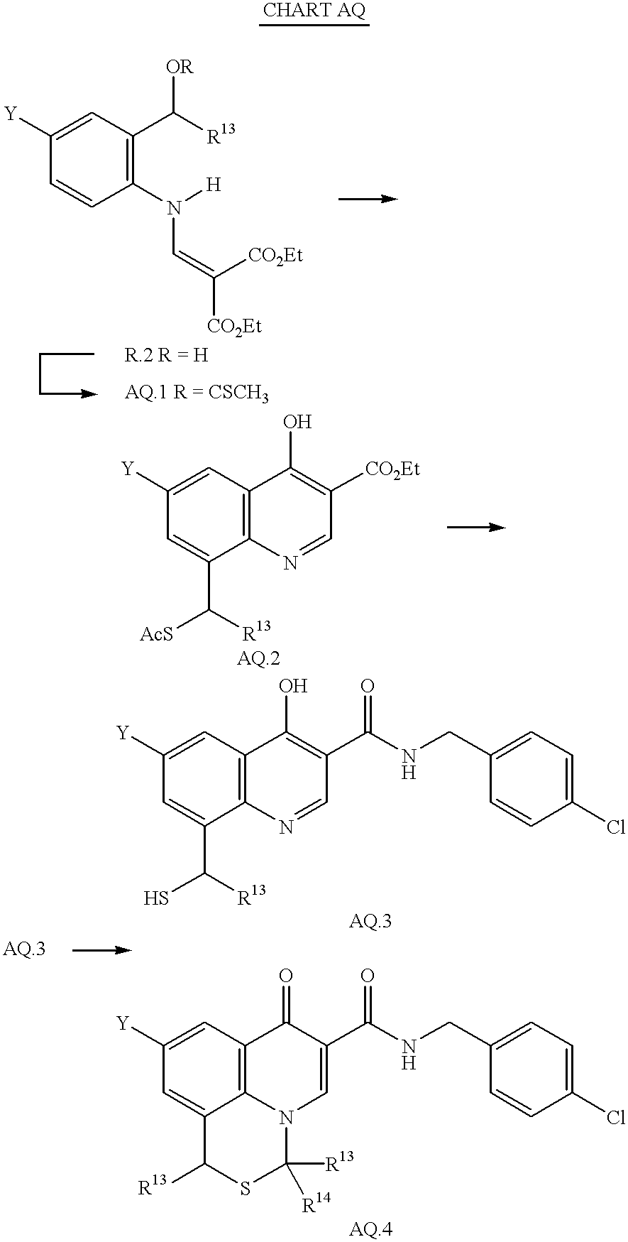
C1=CC(N([H])C=C([CO2Et])[CO2Et])=C(C([R13])[OR])C=C1[Y].C1=C(C([AcS])[R13])C2=C(C=C1[Y])C(O)=C([CO2Et])C=N2.C1=C(C([R13])S)C2=C(C=C1[Y])C(O)=C(C(NCC1=CC=C(Cl)C=C1)=O)C=N2.C1=C2C3=C(C=C1[Y])C(=O)C(C(NCC1=CC=C(Cl)C=C1)=O)=CN3C([R13])([R14])SC2[R13]
